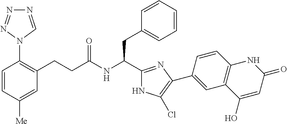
C1=CC([Me])=CC(CCC(NC(C2=NC(C3=CC4=C(C=C3)NC(=O)C=C4O)=C(Cl)N2)CC2=CC=CC=C2)=O)=C1N1C=NN=N1
